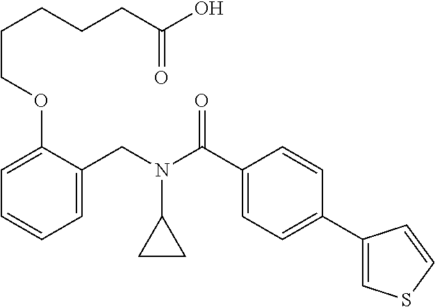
C1=C(CN(C(C2=CC=C(C3=CSC=C3)C=C2)=O)C2CC2)C(OCCCCCC(O)=O)=CC=C1
